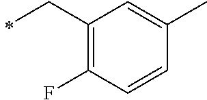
C1(CC)=C(F)C=CC(C)=C1
